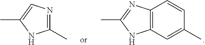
C12=C(NC(C)=N1)C=C(C)C=C2.N1=C(C)NC(C)=C1
